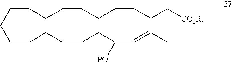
C(=CCC=CCC(C=CC)[PO])CC=CCC=CCC=CCC[CO2R]
